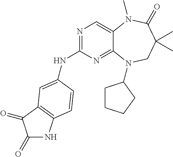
N1=C(NC2=CC3=C(NC(=O)C3=O)C=C2)N=C2C(=C1)N(C)C(=O)C(C)(C)CN2C1CCCC1
